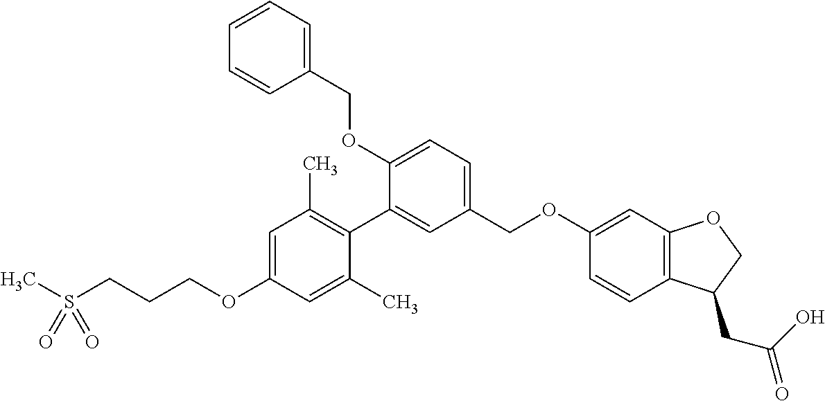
CS(CCCOC1=CC(C)=C(C2=CC(COC3=CC4=C(C=C3)C(CC(O)=O)CO4)=CC=C2OCC2=CC=CC=C2)C(C)=C1)(=O)=O
